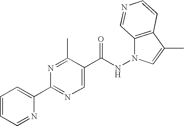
C1=CC=NC(C2=NC=C(C(NN3C4=C(C(C)=C3)C=CN=C4)=O)C(C)=N2)=C1
